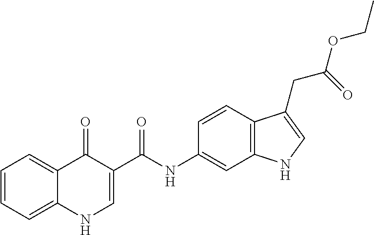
C1(NC(C2=CNC3=CC=CC=C3C2=O)=O)=CC2=C(C=C1)C(CC(OCC)=O)=CN2
